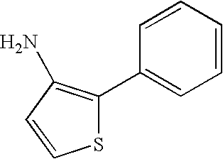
S1C(C2=CC=CC=C2)=C(N)C=C1
